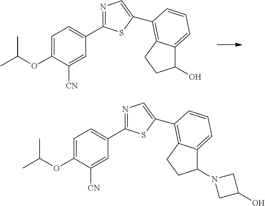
N1=C(C2=CC=C(OC(C)C)C([CN])=C2)SC(C2=C3C(=CC=C2)C(O)CC3)=C1.N1=C(C2=CC=C(OC(C)C)C([CN])=C2)SC(C2=C3C(=CC=C2)C(N2CC(O)C2)CC3)=C1
